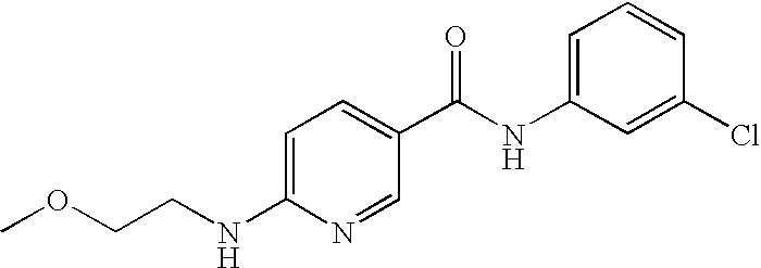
C1=C(NC(C2=CC=C(NCCOC)N=C2)=O)C=C(Cl)C=C1
